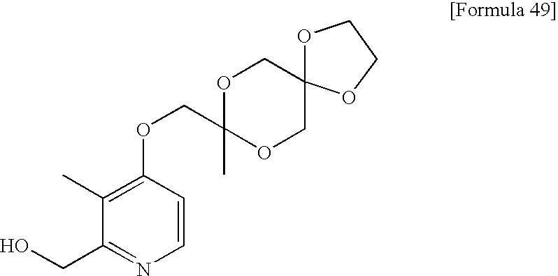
O(CC1(C)OCC2(CO1)OCCO2)C1=C(C)C(CO)=NC=C1
